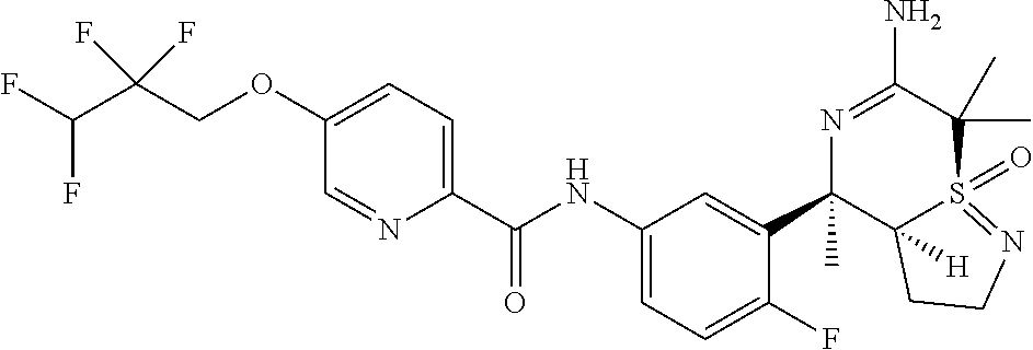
O(C1=CC=C(C(NC2=CC=C(F)C(C3(C)C4([H])S(=O)(=NCC4)C(C)(C)C(N)=N3)=C2)=O)N=C1)CC(C(F)F)(F)F
